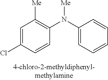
C1=C(Cl)C=CC(N(C2=CC=CC=C2)[Me])=C1[Me]
